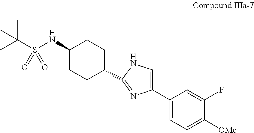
C1(NS(C(C)(C)C)(=O)=O)CCC(C2=NC(C3=CC=C([OMe])C(F)=C3)=CN2)CC1
